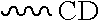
C[CD]
